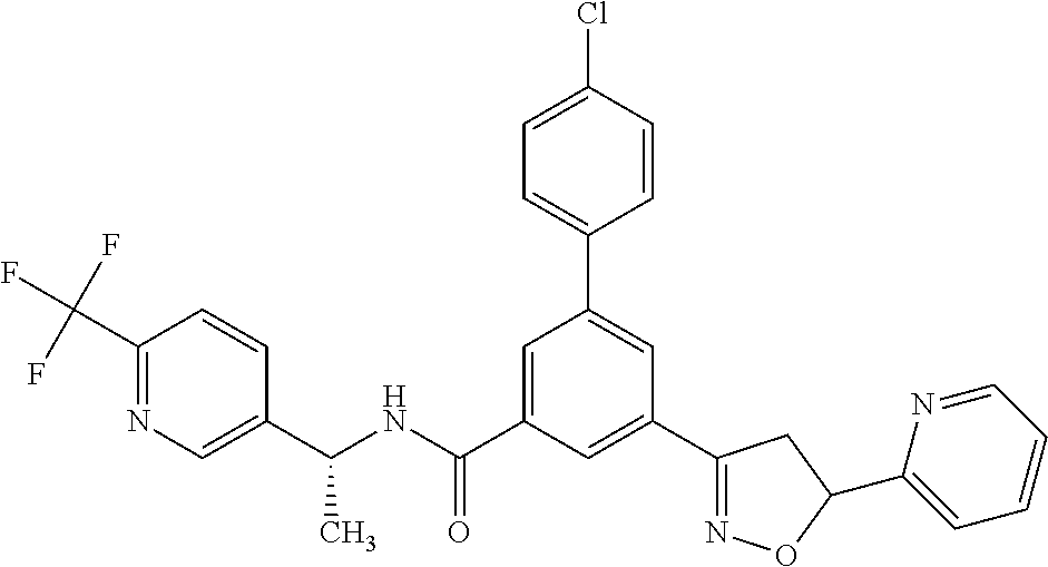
C1(C2=NOC(C3=CC=CC=N3)C2)=CC(C(NC(C2=CN=C(C(F)(F)F)C=C2)C)=O)=CC(C2=CC=C(Cl)C=C2)=C1
